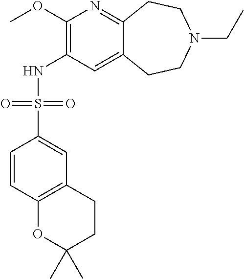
C12=NC(OC)=C(NS(C3=CC4=C(C=C3)OC(C)(C)CC4)(=O)=O)C=C1CCN(CC)CC2
